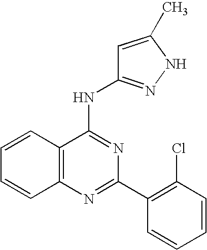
C12=C(N=C(C3=C(Cl)C=CC=C3)N=C1NC1=NNC(C)=C1)C=CC=C2
